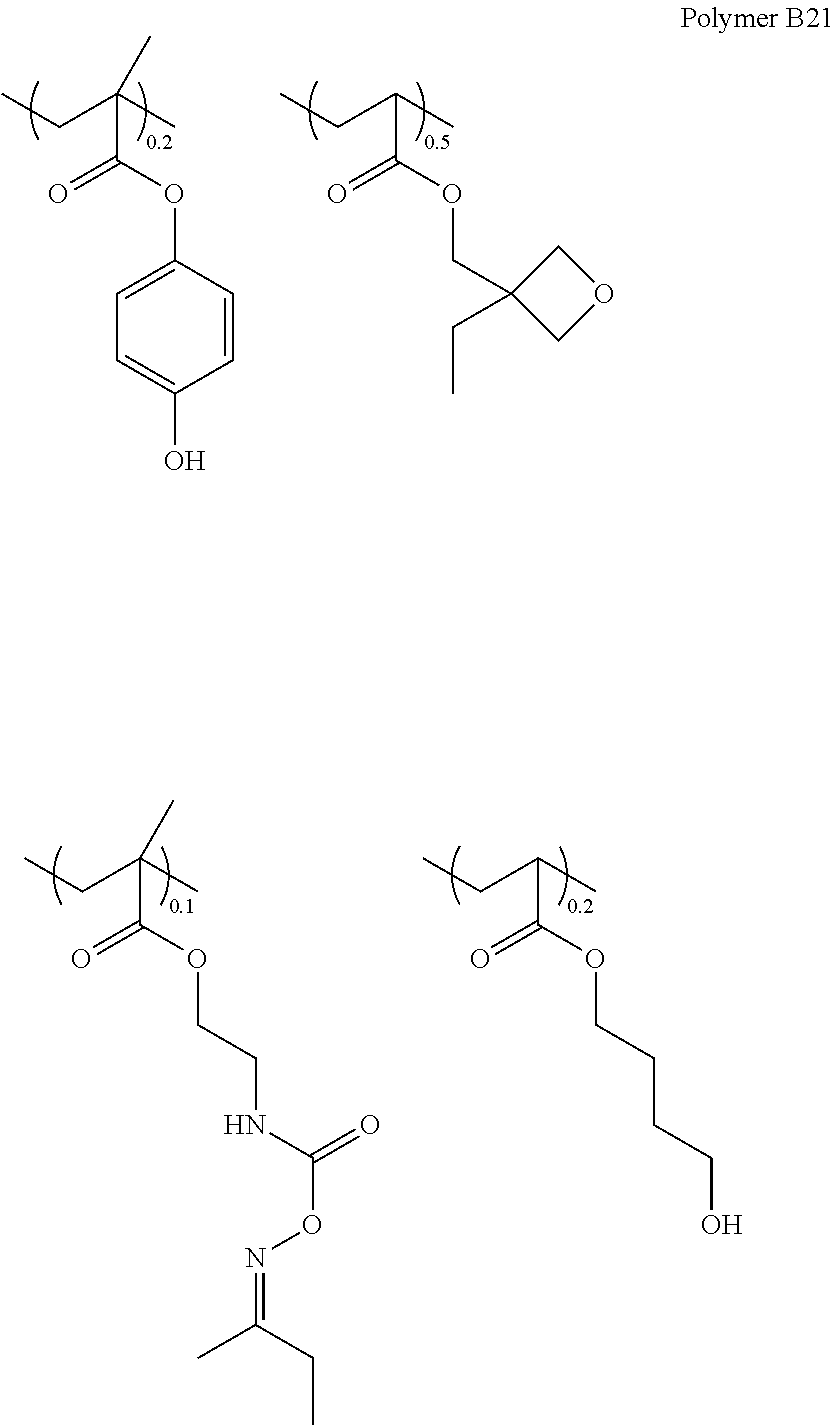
C1=C(O)C=CC(OC(C(CC)(C)C)=O)=C1.C(OC(C(CC)C)=O)C1(CC)COC1.C(CCOC(C(CC)C)=O)CO.N(CCOC(C(CC)(C)C)=O)C(ON=C(C)CC)=O
